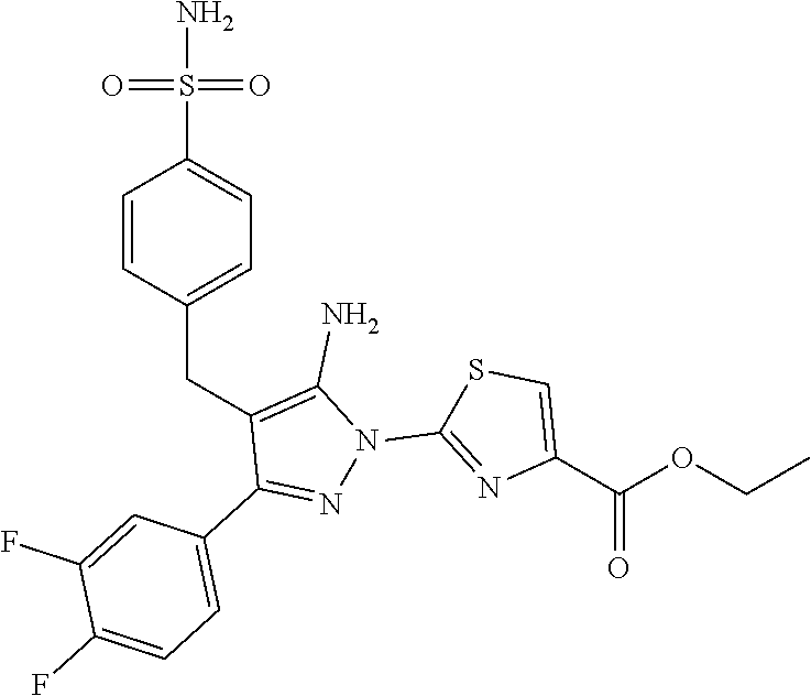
C1(N)=C(CC2=CC=C(S(N)(=O)=O)C=C2)C(C2=CC=C(F)C(F)=C2)=NN1C1=NC(C(OCC)=O)=CS1
